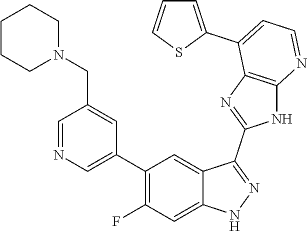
C1=NC=C(C2=C(F)C=C3C(=C2)C(C2=NC4=C(N2)N=CC=C4C2=CC=CS2)=NN3)C=C1CN1CCCCC1
